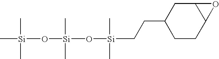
C[Si](C)(C)O[Si](C)(C)O[Si](C)(C)CCC1CCC2C(C1)O2
